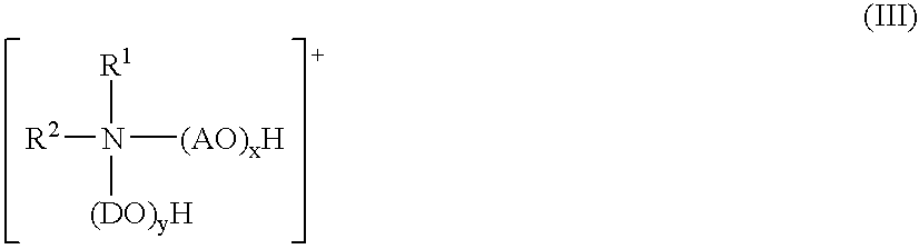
N([R2])([R1])([(DO)yH])[(AO)xH]
